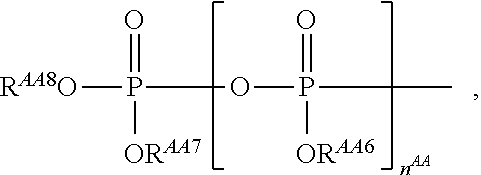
[RAA8O]P(OP(C)(=O)[ORAA6])(=O)[ORAA7]
